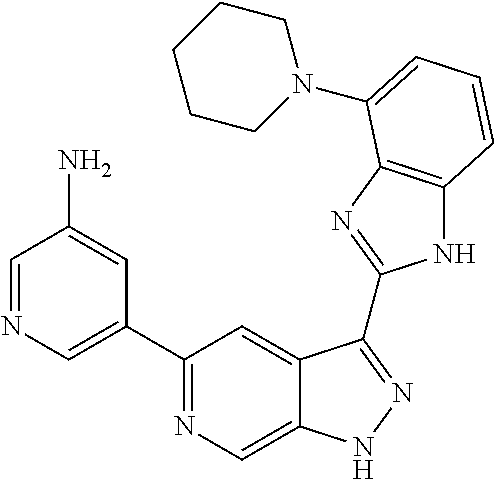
C1=NC=C(C2=NC=C3C(=C2)C(C2=NC4=C(N2)C=CC=C4N2CCCCC2)=NN3)C=C1N
